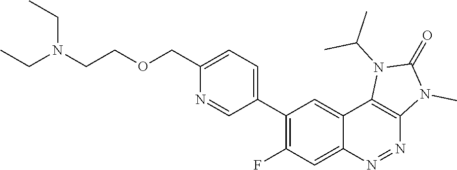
C1(C2=C(F)C=C3C(=C2)C2=C(N=N3)N(C)C(=O)N2C(C)C)=CC=C(COCCN(CC)CC)N=C1
